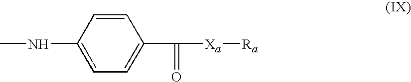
C1=CC(NC)=CC=C1C(=O)[Xa][Ra]
